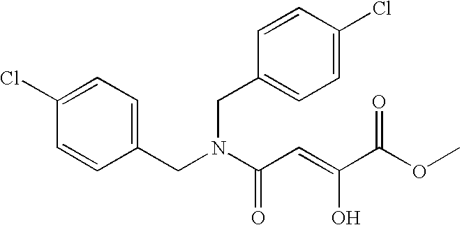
C1=C(Cl)C=CC(CN(C(C=C(C(OC)=O)O)=O)CC2=CC=C(Cl)C=C2)=C1
